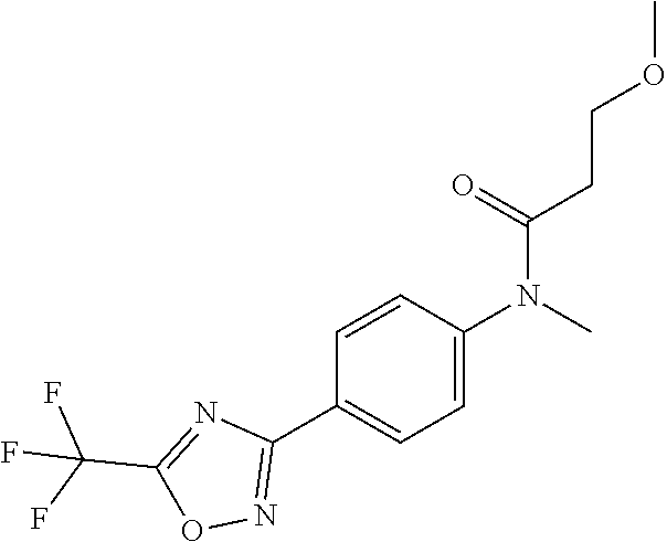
C1=CC(N(C)C(CCOC)=O)=CC=C1C1=NOC(C(F)(F)F)=N1
